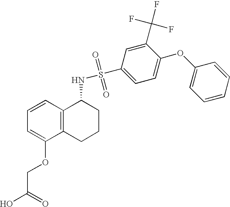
C1=CC2=C(C(OCC(O)=O)=C1)CCCC2NS(=O)(=O)C1=CC=C(OC2=CC=CC=C2)C(C(F)(F)F)=C1
